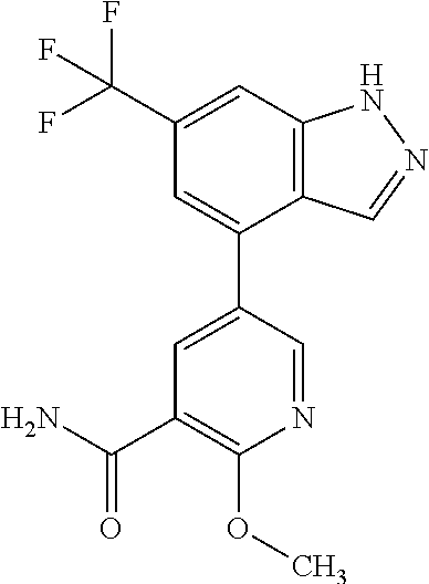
C12=C(C=C(C(F)(F)F)C=C1C1=CC(C(N)=O)=C(OC)N=C1)NN=C2
